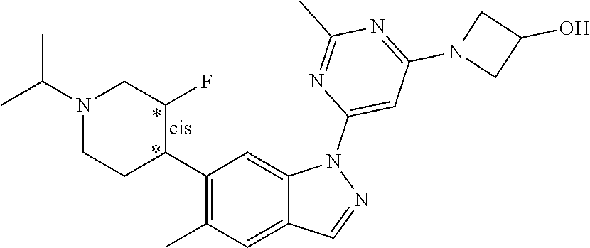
C1(C2C(F)CN(C(C)C)CC2)=C(C)C=C2C(=C1)N(C1=CC(N3CC(O)C3)=NC(C)=N1)N=C2
